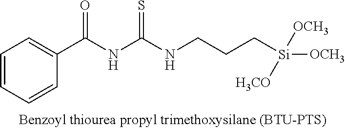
C1=CC=CC(C(NC(NCCC[Si]([H3CO])([OCH3])[OCH3])=S)=O)=C1
